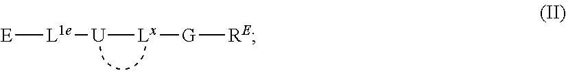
[E][L1e][U][Lx][G][RE]
